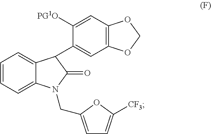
C1=C(C2C3=CC=CC=C3N(CC3=CC=C([CF3])O3)C2=O)C([PG1O])=CC2=C1OCO2
